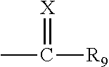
CC([R9])=[X]
